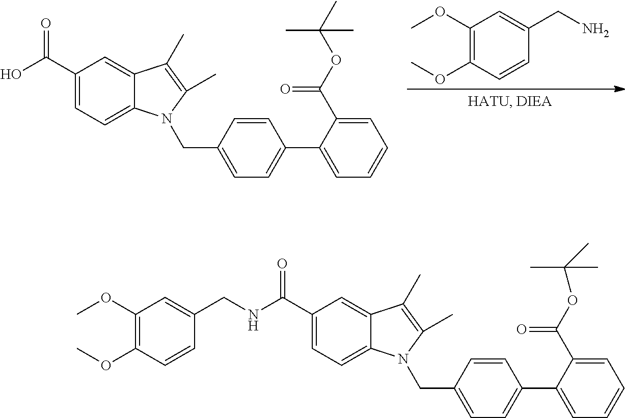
C1(OC)=C(OC)C=CC(CN)=C1.OC(C1=CC=C2C(=C1)C(C)=C(C)N2CC1=CC=C(C2=CC=CC=C2C(OC(C)(C)C)=O)C=C1)=O.C1(OC)=C(OC)C=CC(CNC(C2=CC=C3C(=C2)C(C)=C(C)N3CC2=CC=C(C3=CC=CC=C3C(OC(C)(C)C)=O)C=C2)=O)=C1
